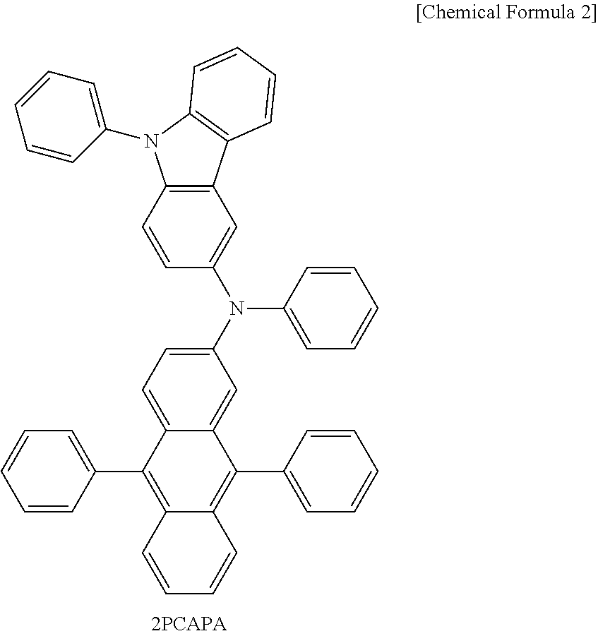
C1=CC(N(C2=CC=CC=C2)C2=CC=C3C(=C2)C(C2=CC=CC=C2)=C2C(=C3C3=CC=CC=C3)C=CC=C2)=CC2=C1N(C1=CC=CC=C1)C1=C2C=CC=C1
